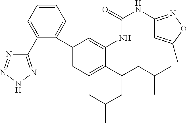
C1(C2=CC=CC=C2C2=CC=C(C(CC(C)C)CC(C)C)C(NC(NC3=NOC(C)=C3)=O)=C2)=NNN=N1
